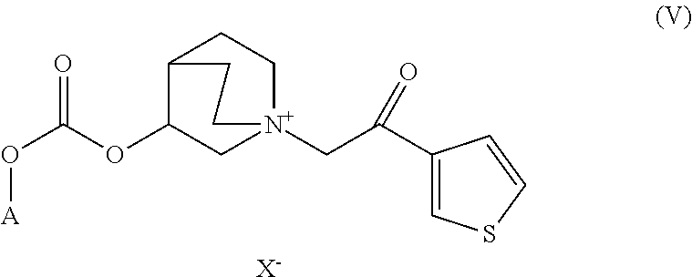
[X-].O([A])C(OC1C2CC[N+](CC(C3=CSC=C3)=O)(C1)CC2)=O
